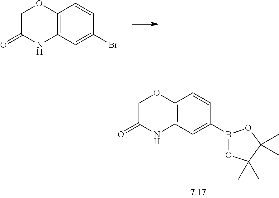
C12=C(C=C(Br)C=C1)NC(=O)CO2.C12=C(C=C(B3OC(C)(C)C(C)(C)O3)C=C1)NC(=O)CO2
